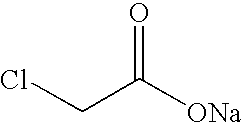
C(C([ONa])=O)Cl
